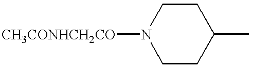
C1N([CH3CONHCH2CO])CCC(C)C1
